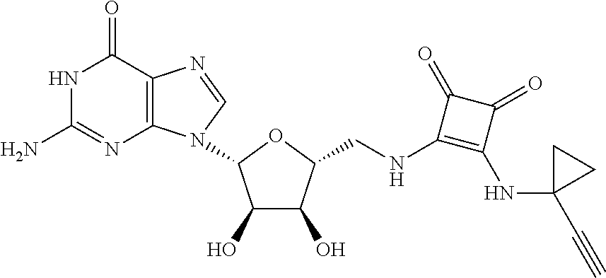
C12=C(C(=O)NC(N)=N1)N=CN2C1C(O)C(O)C(CNC2=C(NC3(C#C)CC3)C(=O)C2=O)O1
